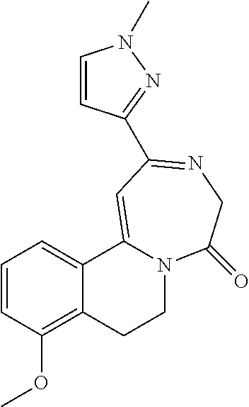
C1=CC(OC)=C2C(=C1)C1=CC(C3=NN(C)C=C3)=NCC(=O)N1CC2
